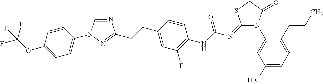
N1=CN(C2=CC=C(OC(F)(F)F)C=C2)N=C1CCC1=CC(F)=C(NC(N=C2N(C3=CC(C)=CC=C3CCC)C(=O)CS2)=O)C=C1
